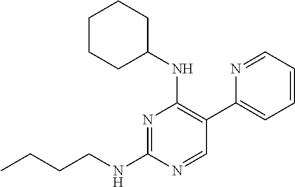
N1=C(NCCCC)N=CC(C2=CC=CC=N2)=C1NC1CCCCC1
